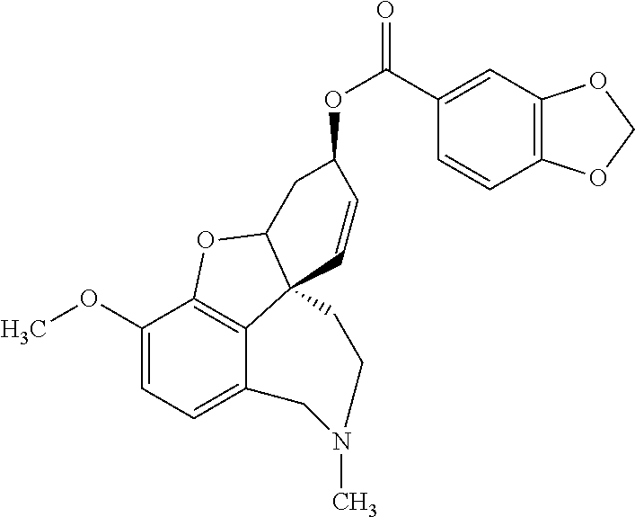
C1(OC)=CC=C2C3=C1OC1C3(C=CC(OC(=O)C3=CC4=C(C=C3)OCO4)C1)CCN(C)C2
